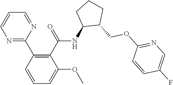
C1(C2=NC=CC=N2)=C(C(=O)NC2C(COC3=NC=C(F)C=C3)CCC2)C(OC)=CC=C1
